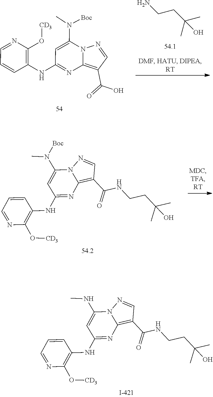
NCCC(C)(C)O.C12=C(C(O)=O)C=NN1C(N(C)[Boc])=CC(NC1=C(O[CD3])N=CC=C1)=N2.C12=C(C(NCCC(C)(C)O)=O)C=NN1C(N(C)[Boc])=CC(NC1=C(O[CD3])N=CC=C1)=N2.C12=C(C(NCCC(C)(C)O)=O)C=NN1C(NC)=CC(NC1=C(O[CD3])N=CC=C1)=N2
